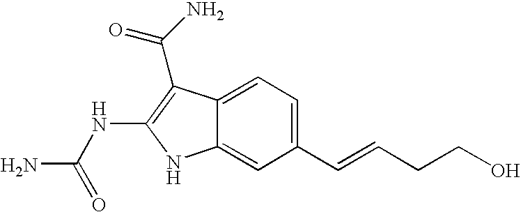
C1(C=CCCO)=CC=C2C(=C1)NC(NC(N)=O)=C2C(=O)N
